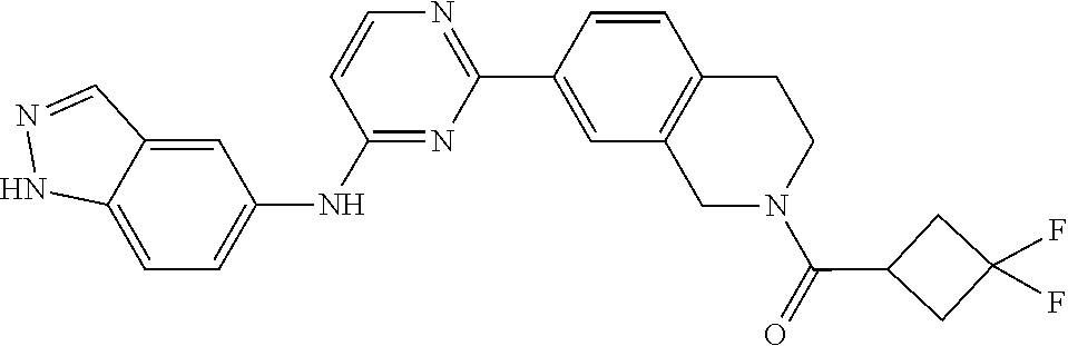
C1=CN=C(C2=CC3=C(C=C2)CCN(C(C2CC(F)(F)C2)=O)C3)N=C1NC1=CC=C2NN=CC2=C1
